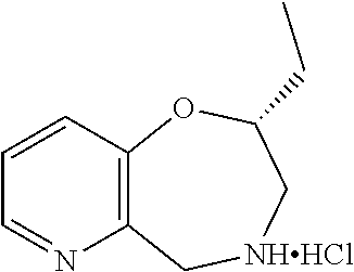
C1=CC2=C(N=C1)C[NHHCl]CC(CC)O2
